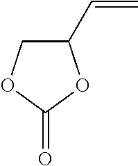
C1(C=C)COC(=O)O1
